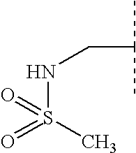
S(NCC(C)C)(=O)(C)=O
